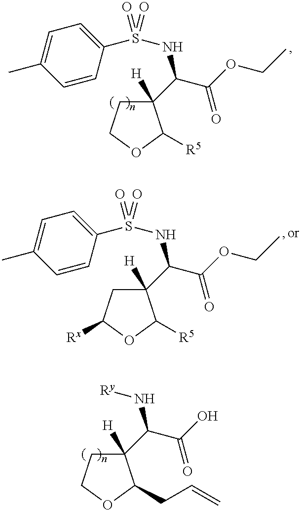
[Ry]NC(C(O)=O)C1([H])CCOC1CC=C.CC1=CC=C(S(NC(C(OCC)=O)C2([H])CC([Rx])OC2[R5])(=O)=O)C=C1.CC1=CC=C(S(NC(C(OCC)=O)C2([H])CCOC2[R5])(=O)=O)C=C1
